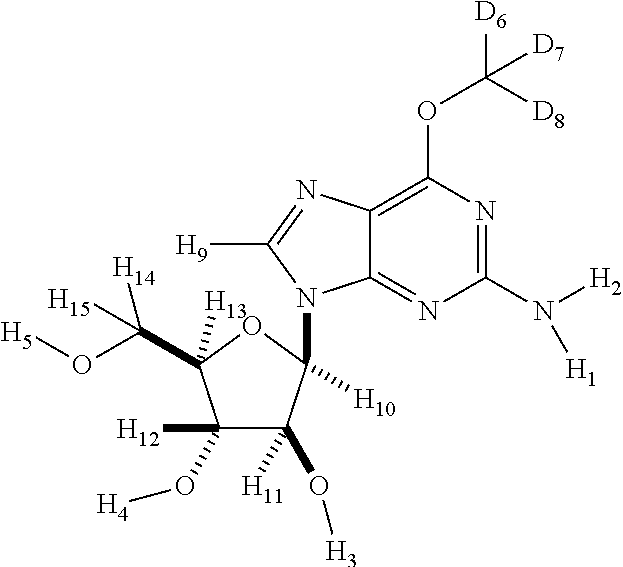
C12=C(OC([D6])([D8])[D7])N=C(N([H2])[H1])N=C1N(C1([H10])C(O[H3])([H11])C([H12])(O[H4])C(C([H15])([H14])O[H5])([H13])O1)C([H9])=N2
